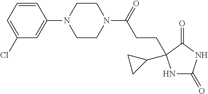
C1=CC=C(Cl)C=C1N1CCN(C(=O)CCC2(C3CC3)NC(=O)NC2=O)CC1
